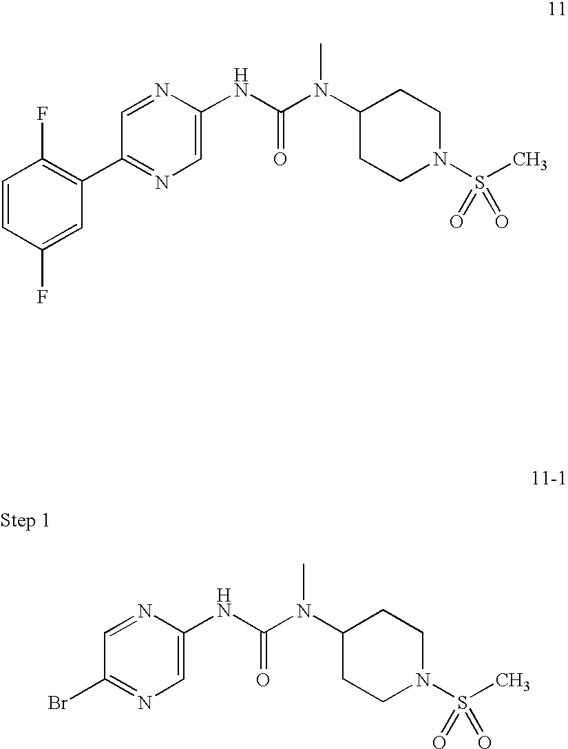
C1(Br)=NC=C(NC(N(C2CCN(S(C)(=O)=O)CC2)C)=O)N=C1.C1=CC(F)=CC(C2=NC=C(NC(N(C3CCN(S(C)(=O)=O)CC3)C)=O)N=C2)=C1F
